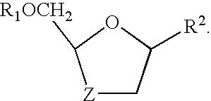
[Z]1CC([R2])OC1[R1OCH2]
